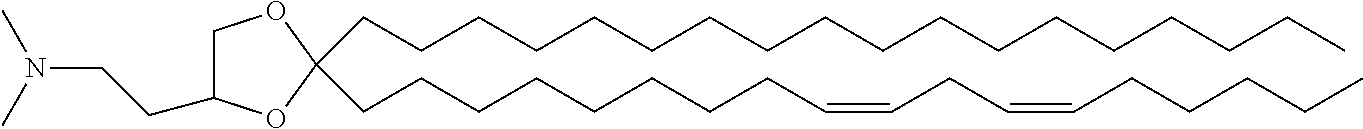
C(C1(CCCCCCCCCCCCCCCCCC)OC(CCN(C)C)CO1)CCCCCCCC=CCC=CCCCCC
